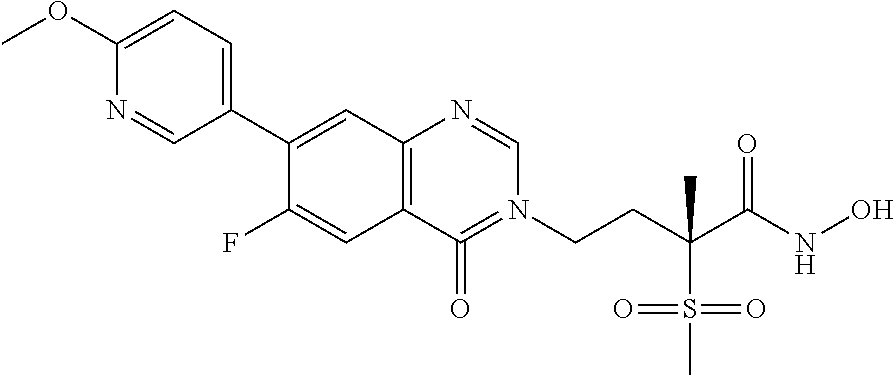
C1(C2=CC3=C(C=C2F)C(=O)=N(CCC(C(=O)NO)(S(C)(=O)=O)C)C=N3)=CC=C(OC)N=C1
